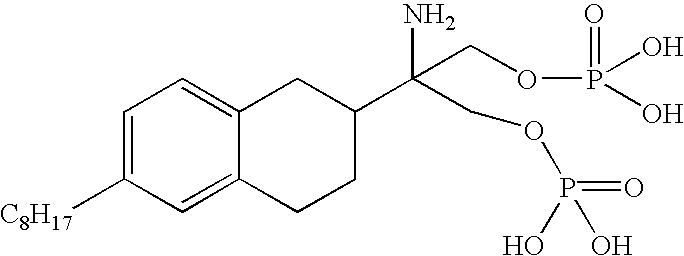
C1=C([C8H17])C=C2C(=C1)CC(C(N)(COP(=O)(O)O)COP(=O)(O)O)CC2
